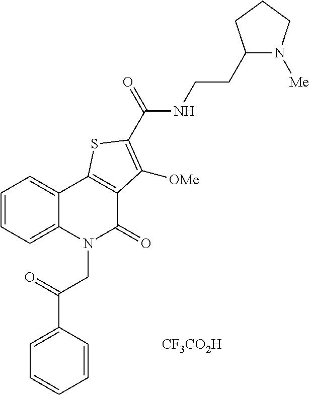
C1=C(C(=O)CN2C(=O)C3=C(C4=CC=CC=C24)SC(C(=O)NCCC2N([Me])CCC2)=C3[OMe])C=CC=C1.[CF3CO2H]
